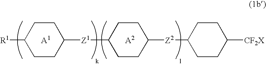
[R1]C1CCC([Z1]C2CCC([Z2]C3CCC([CF2X])CC3)CC2)CC1.[A1].[A2]
